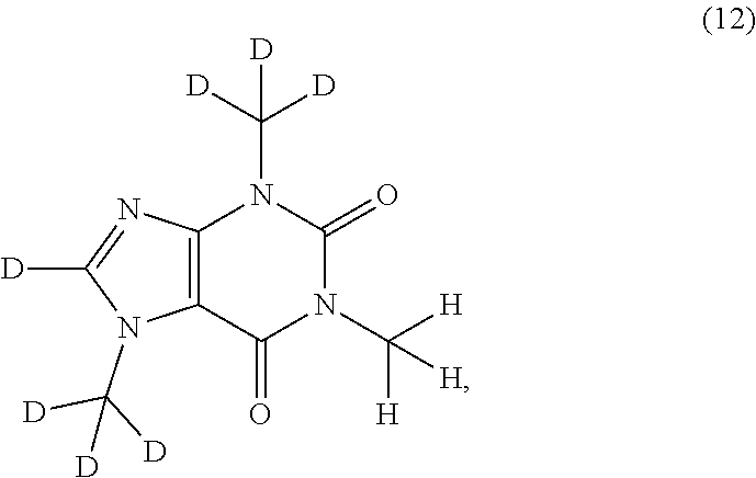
C12=C(C(=O)N(C([H])([H])[H])C(=O)N1C([D])([D])[D])N(C([D])([D])[D])C([D])=N2
